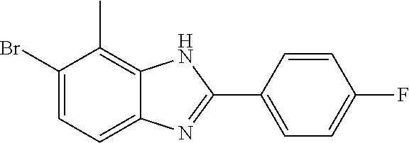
C1(Br)=CC=C2C(=C1C)NC(C1=CC=C(F)C=C1)=N2
